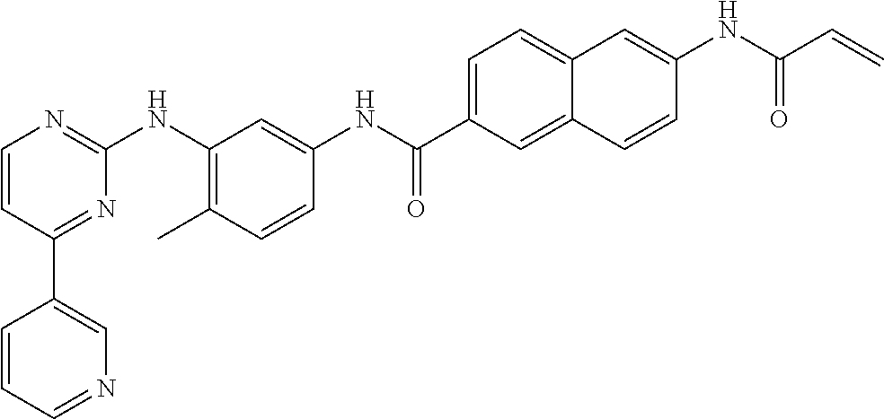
C1(C2=CN=CC=C2)=NC(NC2=C(C)C=CC(NC(C3=CC=C4C(=C3)C=CC(NC(C=C)=O)=C4)=O)=C2)=NC=C1
